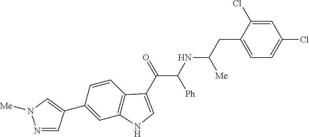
C1(C2=CN([Me])N=C2)=CC2=C(C=C1)C(C(=O)C(NC(CC1=CC=C(Cl)C=C1Cl)[Me])[Ph])=CN2
